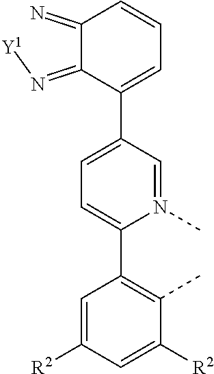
C1(=N)C(=N[Y1])C(C2=CC=C(C3=C(C)C([R2])=CC([R2])=C3)N(C)=C2)=CC=C1
